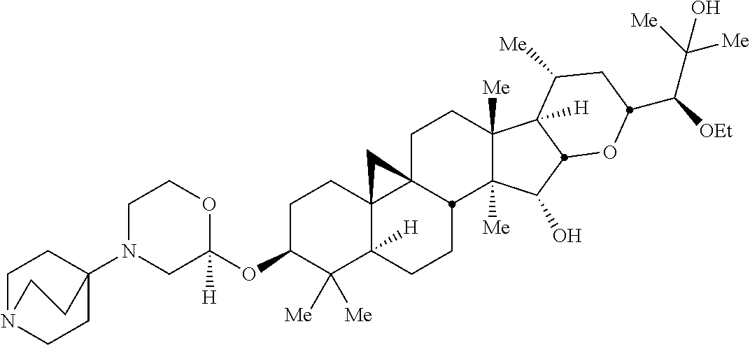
C1N(C23CCN(CC2)CC3)CC(OC2C([Me])([Me])C3([H])C4(CC2)C2(CCC5([Me])C([Me])(C(O)C6C5([H])C([Me])CC(C([OEt])C([Me])([Me])O)O6)C2CC3)C4)([H])OC1
